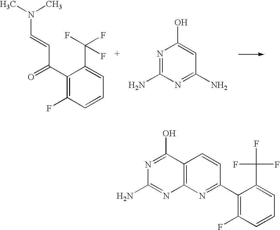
C1(C(=O)C=CN(C)C)=C(F)C=CC=C1C(F)(F)F.N1=C(N)N=C(N)C=C1O.N1=C(O)C2=C(N=C1N)N=C(C1=C(F)C=CC=C1C(F)(F)F)C=C2
